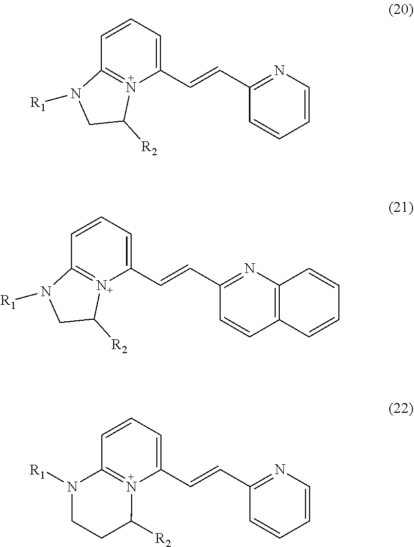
C1=CC=C(C=CC2=NC=CC=C2)N2=C1N([R1])CC2[R2].C1=CC=C(C=CC2=NC3=C(C=C2)C=CC=C3)[N+]2=C1N([R1])CC2[R2].C1=CC=C(C=CC2=NC=CC=C2)N2=C1N([R1])CCC2[R2]
